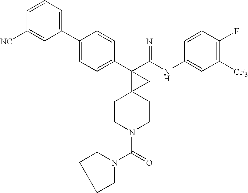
C1(C2=CC=CC([NC])=C2)=CC=C(C2(C3=NC4=CC(F)=C([CF3])C=C4N3)C3(CCN(C(=O)N4CCCC4)CC3)C2)C=C1
